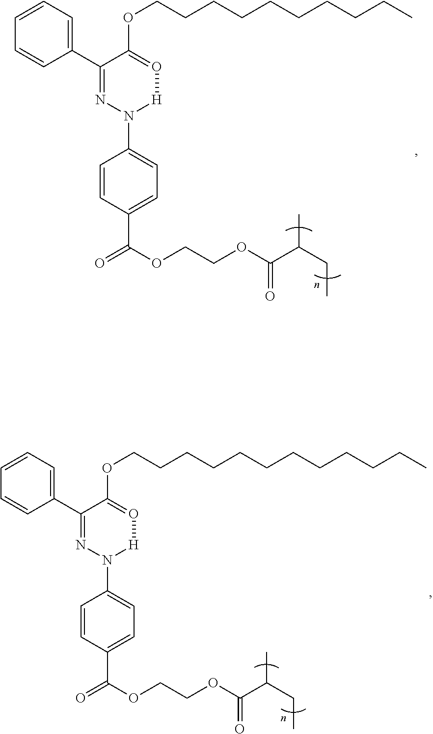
C(OCCOC(C(CC)C)=O)(C1=CC=C(N2[H]O=C(OCCCCCCCCCC)C(C3=CC=CC=C3)=N2)C=C1)=O.C(OCCOC(C(CC)C)=O)(C1=CC=C(N2[H]O=C(OCCCCCCCCCCCC)C(C3=CC=CC=C3)=N2)C=C1)=O
